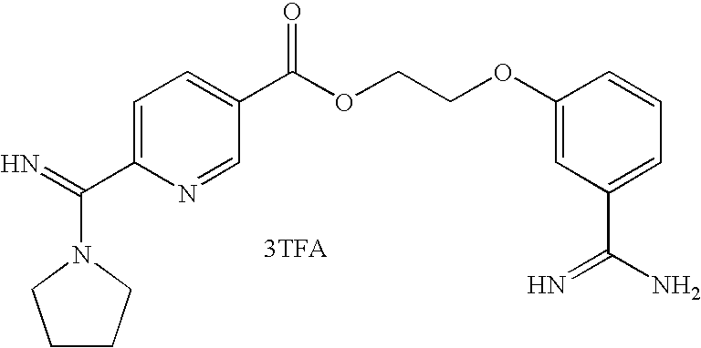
[3TFA].N1(C(=N)C2=CC=C(C(OCCOC3=CC(C(N)=N)=CC=C3)=O)C=N2)CCCC1
